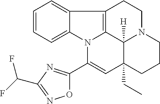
C1=CC=C2C(=C1)C1=C3N2C(C2=NC(C(F)F)=NO2)=CC2(CC)C3([H])N(CC1)CCC2
